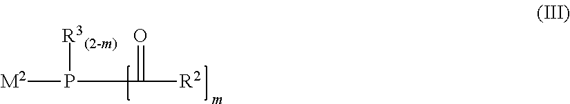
[M2]P([R3])C(=O)[R2]
